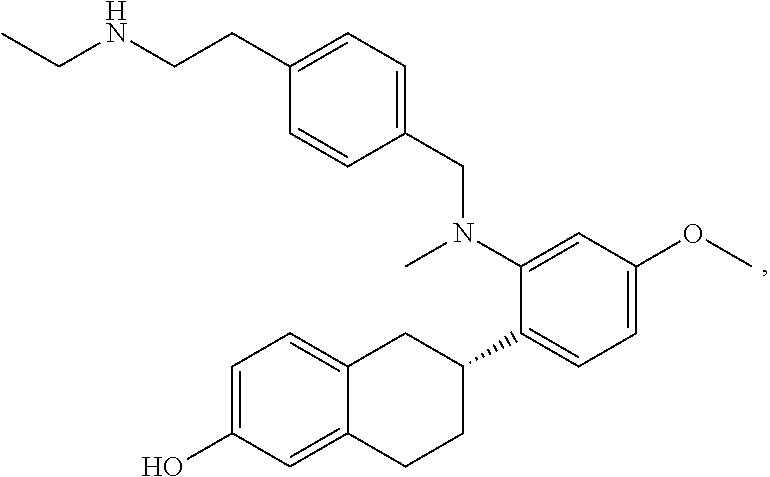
C1(CCNCC)=CC=C(CN(C2=CC(OC)=CC=C2C2CC3=CC=C(O)C=C3CC2)C)C=C1
